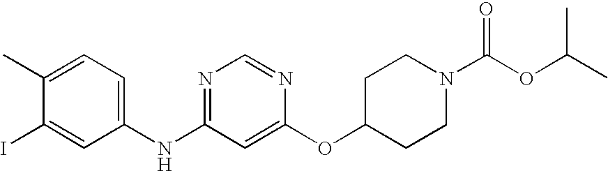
C1(C)=CC=C(NC2=NC=NC(OC3CCN(C(OC(C)C)=O)CC3)=C2)C=C1I
